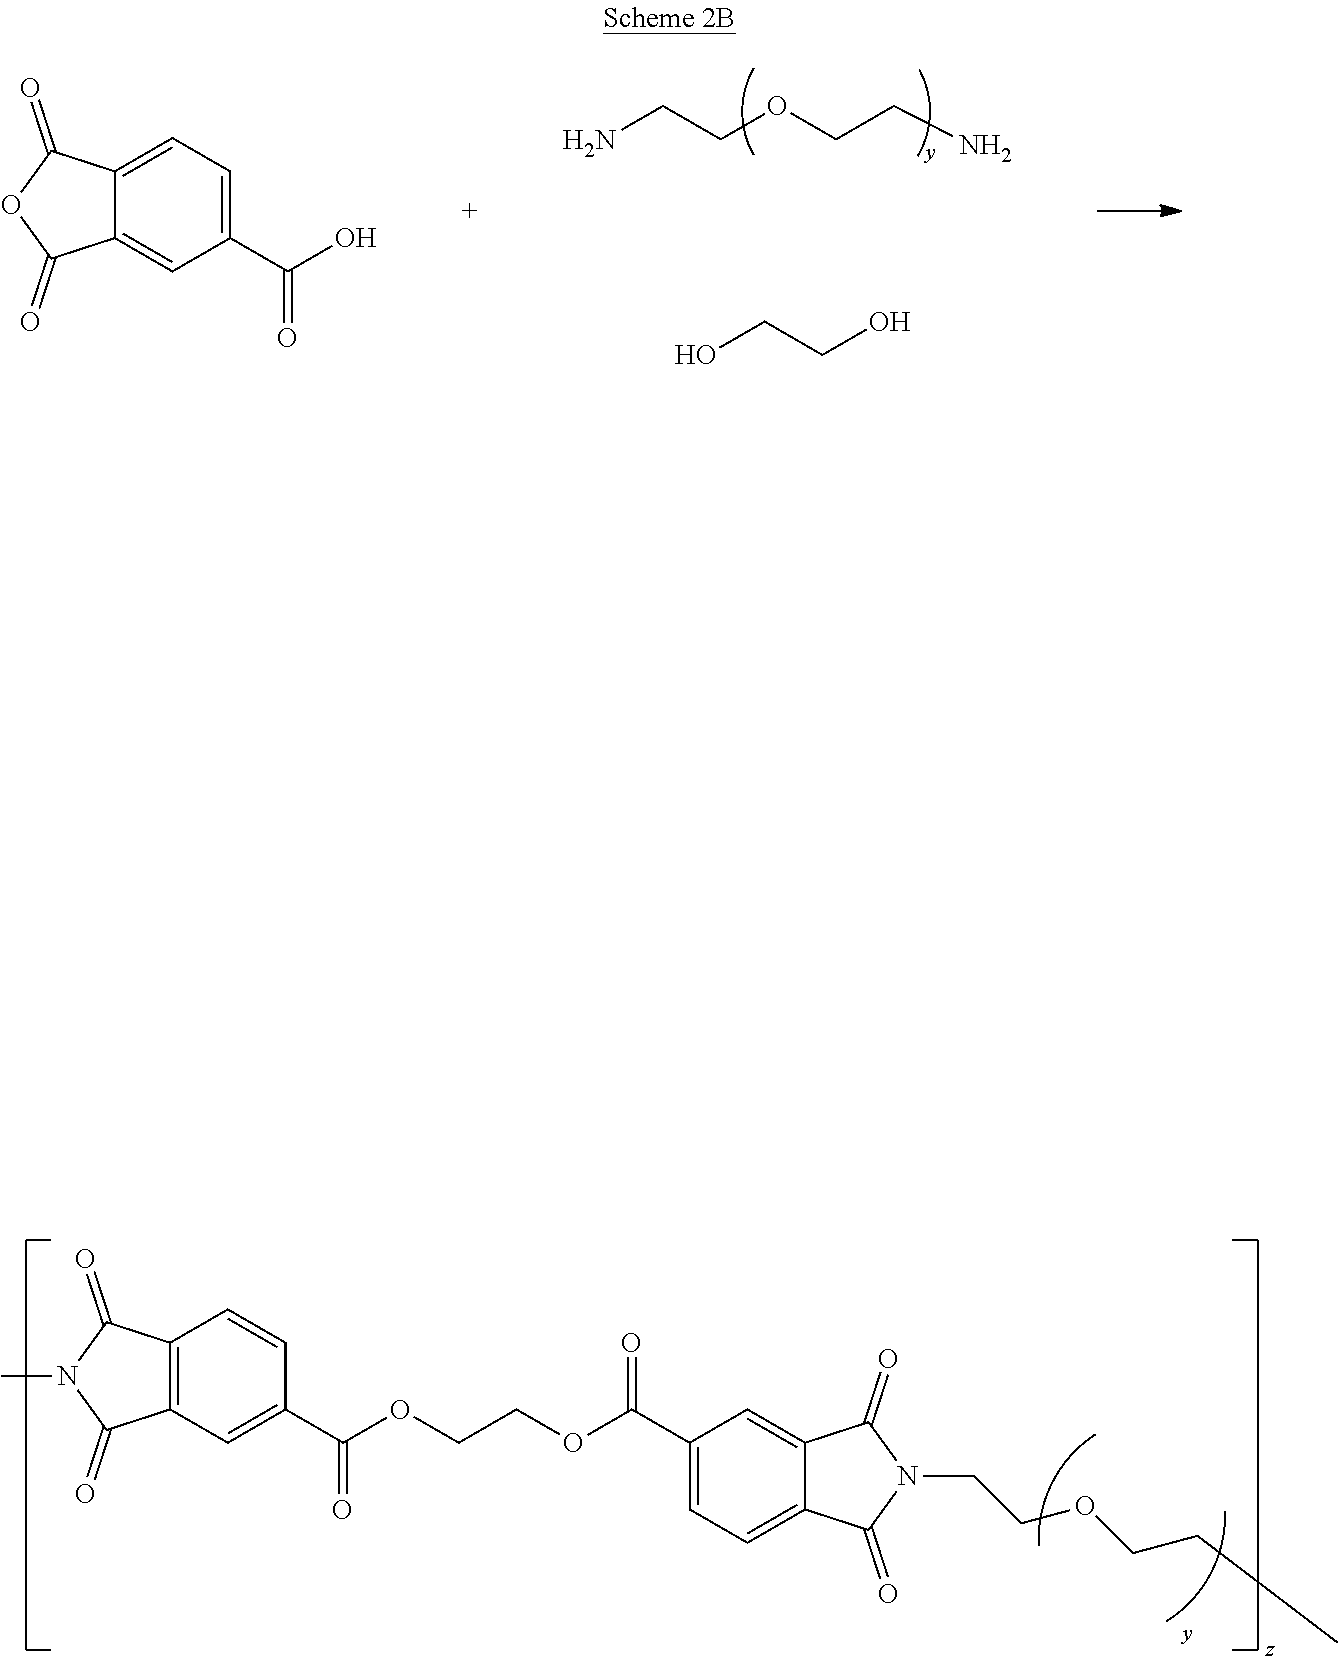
C12=CC=C(C(=O)O)C=C1C(=O)OC2=O.NCCOCCN.OCCO.C12=C(C=C(C(OCCOC(C3=CC=C4C(=C3)C(=O)N(CCOCCC)C4=O)=O)=O)C=C1)C(=O)N(C)C2=O
